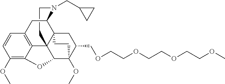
C1CN(CC2CC2)C2C34C15C1=C(C=CC(OC)=C1OC5C(OC)(C(COCCOCCOCCOC)C3)CC4)C2
